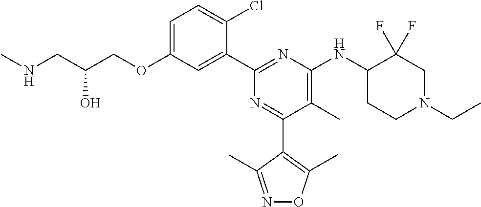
C1=C(OCC(CNC)O)C=C(C2=NC(NC3CCN(CC)CC3(F)F)=C(C)C(C3=C(C)ON=C3C)=N2)C(Cl)=C1
